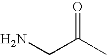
NCC(C)=O
